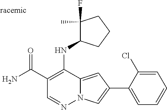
O=C(C1=C(NC2C(F)(C)CCC2)C2=CC(C3=CC=CC=C3Cl)=CN2N=C1)N
